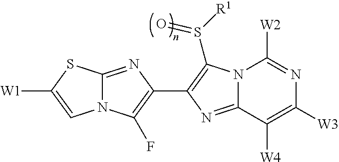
N12C(=NC(C3=C(S([R1])=O)N4C(=N3)C([W4])=C([W3])N=C4[W2])=C1F)SC([W1])=C2
